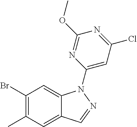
C1(Br)=C(C)C=C2C(=C1)N(C1=CC(Cl)=NC(OC)=N1)N=C2
